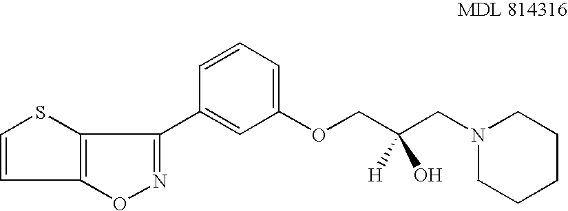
C1=CSC2=C1ON=C2C1=CC(OCC(CN2CCCCC2)([H])O)=CC=C1
